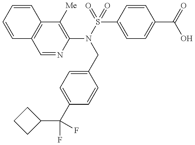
C1=CC=CC2=C1C=NC(N(S(=O)(C1=CC=C(C(=O)O)C=C1)=O)CC1=CC=C(C(F)(F)C3CCC3)C=C1)=C2[Me]
